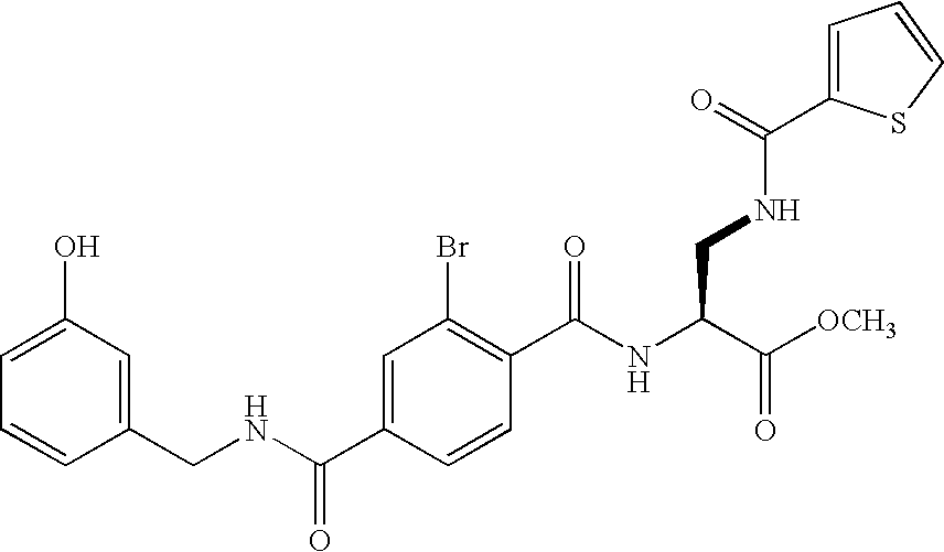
C1=C(O)C=C(CNC(C2=CC(Br)=C(C(NC(C([OCH3])=O)CNC(=O)C3=CC=CS3)=O)C=C2)=O)C=C1
